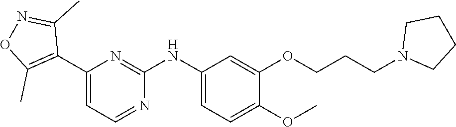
C1(C2=C(C)ON=C2C)=CC=NC(NC2=CC=C(OC)C(OCCCN3CCCC3)=C2)=N1
